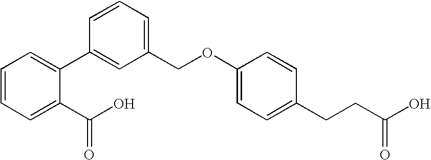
C1(C2=CC(COC3=CC=C(CCC(O)=O)C=C3)=CC=C2)=CC=CC=C1C(O)=O
